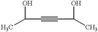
CC(C#CC(O)C)O
